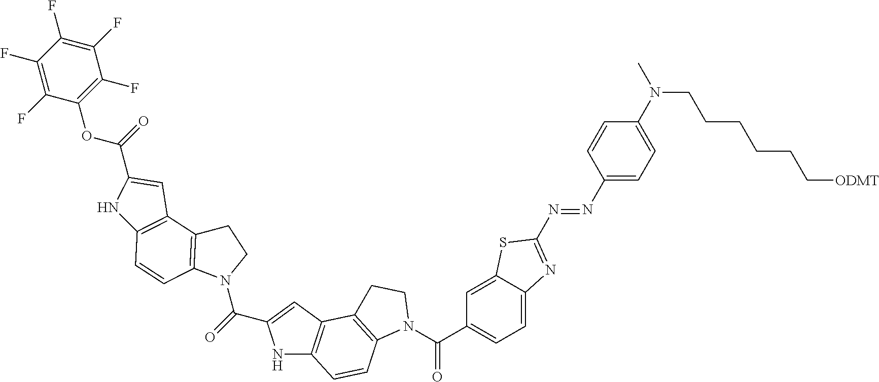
N1C2=C(C=C1C(=O)N1CCC3=C1C=CC1=C3C=C(C(=O)OC3=C(F)C(F)=C(F)C(F)=C3F)N1)C1=C(C=C2)N(C(C2=CC=C3C(=C2)SC(N=NC2=CC=C(N(C)CCCCCC[ODMT])C=C2)=N3)=O)CC1
